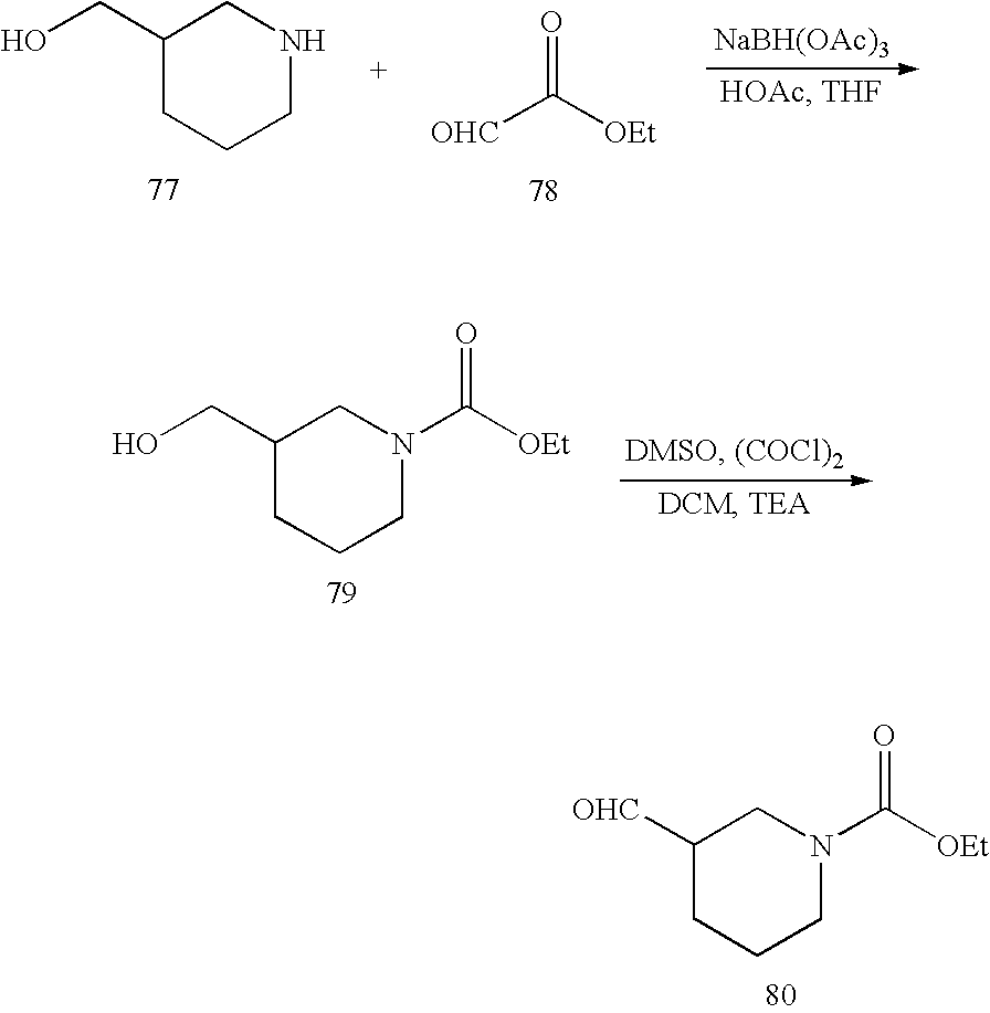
C1(CO)CCCNC1.[OHC]C([OEt])=O.[NaBH(OAc)3].C([OEt])(N1CCCC(CO)C1)=O.C([OEt])(N1CCCC([OHC])C1)=O
